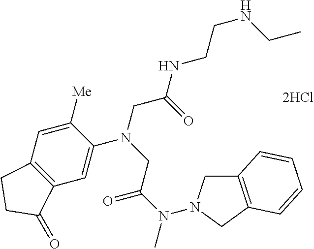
[2HCl].N(C)(C(=O)CN(CC(=O)NCCNCC)C1=CC2=C(C=C1[Me])CCC2=O)N1CC2=C(C1)C=CC=C2
